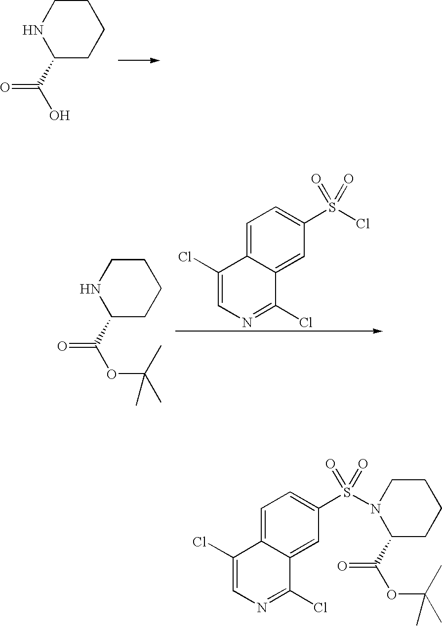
C1(C(O)=O)CCCCN1.C1=C2C(=CC(S(Cl)(=O)=O)=C1)C(Cl)=NC=C2Cl.C1(C(OC(C)(C)C)=O)CCCCN1.C1=C2C(=CC(S(N3C(C(OC(C)(C)C)=O)CCCC3)(=O)=O)=C1)C(Cl)=NC=C2Cl
